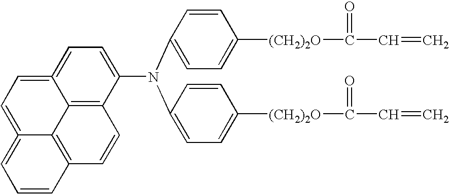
C1=CC2=C3C(=C1)=CC=C1=CC=C(N(C4=CC=C([(CH2)2O]C(=O)C=C)C=C4)C4=CC=C([(CH2)2O]C(=O)C=C)C=C4)C(=C31)C=C2
